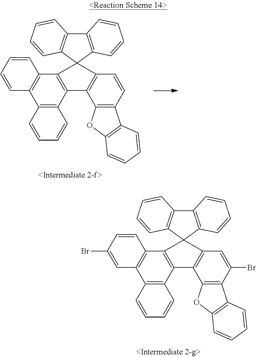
C12=C(OC3=C1C=CC=C3)C1=C(C=C2)C2(C3=C1C1=C(C4=C3C=CC=C4)C=CC=C1)C1=C(C3=C2C=CC=C3)C=CC=C1.C12=C(OC3=C1C=CC=C3)C1=C(C=C2Br)C2(C3=C1C1=C(C4=C3C=CC(Br)=C4)C=CC=C1)C1=C(C3=C2C=CC=C3)C=CC=C1
